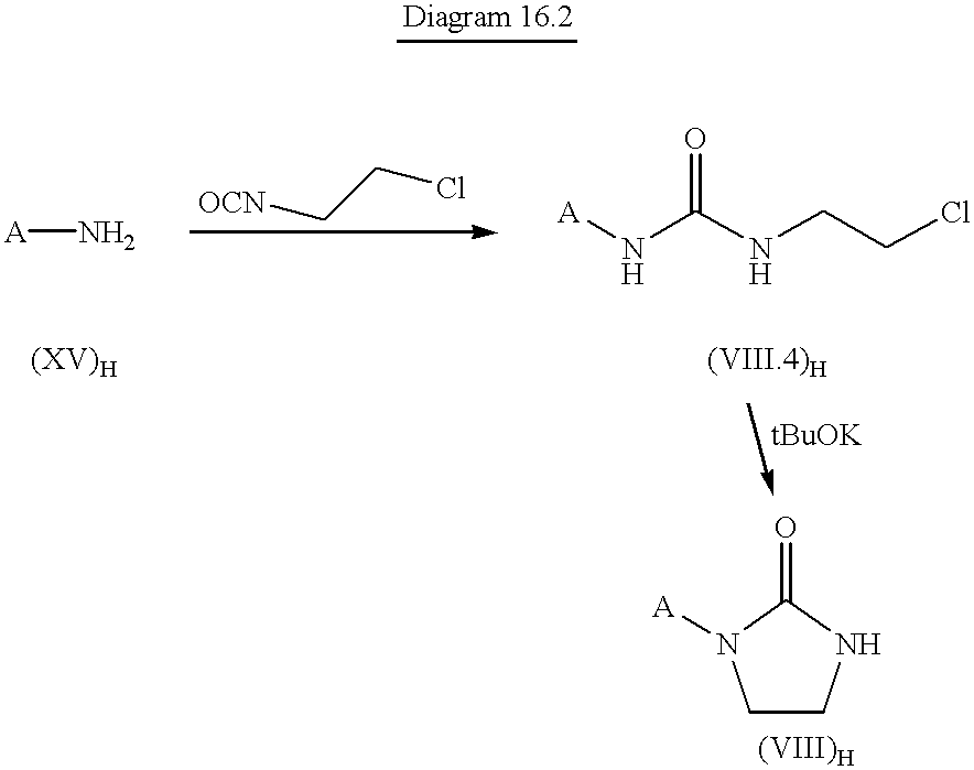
[Diagram 16.2].[A]N.[OCN]CCCl.[A]NC(NCCCl)=O.C1CNC(=O)N1[A]
